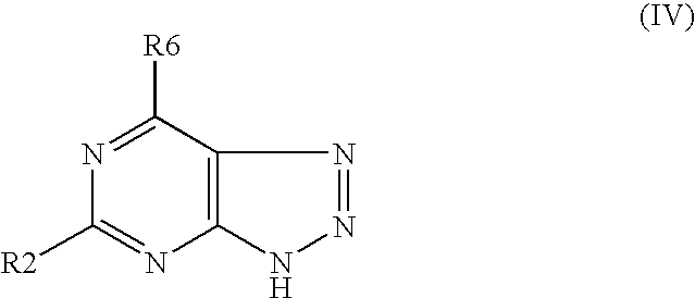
N1=C([R6])C2=C(N=C1[R2])NN=N2
